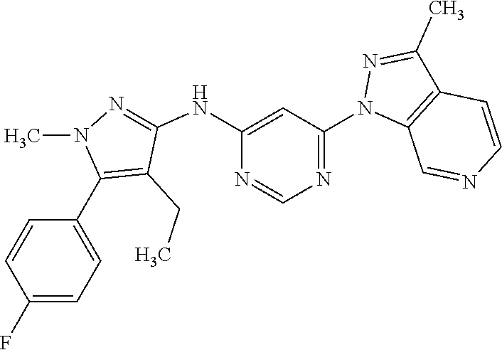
C1(F)=CC=C(C2=C(CC)C(NC3=CC(N4C5=C(C(C)=N4)C=CN=C5)=NC=N3)=NN2C)C=C1
